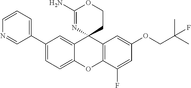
C1(C2=CC=C3C(=C2)C2(C4=C(O3)C(F)=CC(OCC(C)(C)F)=C4)CCOC(N)=N2)=CC=CN=C1
